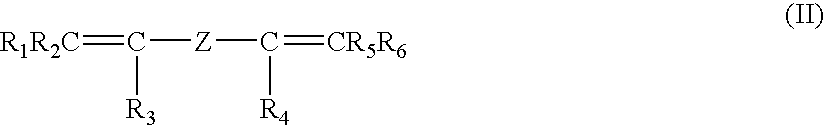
[R1R2C]=C([Z]C(=[CR5R6])[R4])[R3]
